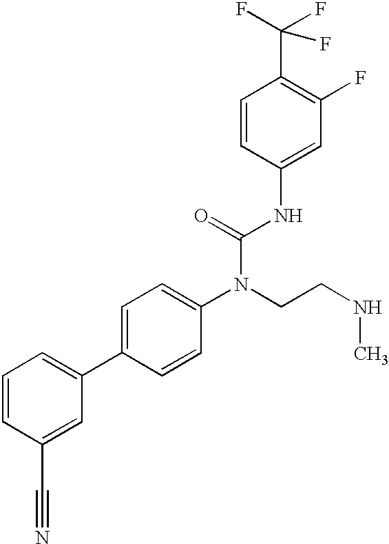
C1=CC(C#N)=CC(C2=CC=C(N(CCNC)C(=O)NC3=CC(F)=C(C(F)(F)F)C=C3)C=C2)=C1
